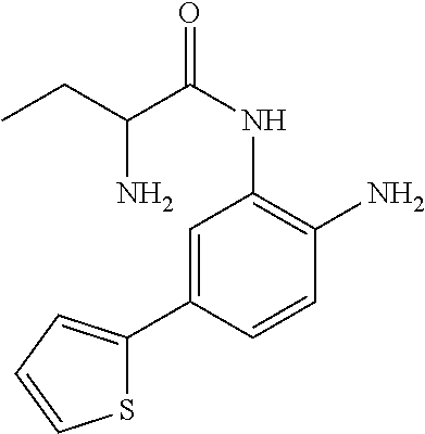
C1=C(C2=CC=CS2)C=CC(N)=C1NC(=O)C(CC)N
